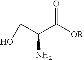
O=C([OR])C(CO)N
